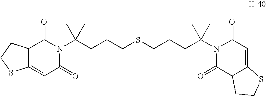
C12C(=CC(=O)N(C(CCCSCCCC(C)(C)N3C(=O)C4C(=CC3=O)SCC4)(C)C)C1=O)SCC2
